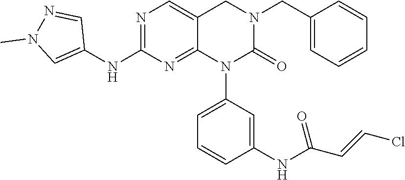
C1=C(N2C(=O)N(CC3=CC=CC=C3)CC3=CN=C(NC4=CN(C)N=C4)N=C23)C=C(NC(C=CCl)=O)C=C1
